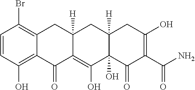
C1=CC(O)=C2C(=C1Br)CC1([H])C(=C(O)C3(O)C([H])(C1)CC(O)=C(C(N)=O)C3=O)C2=O
